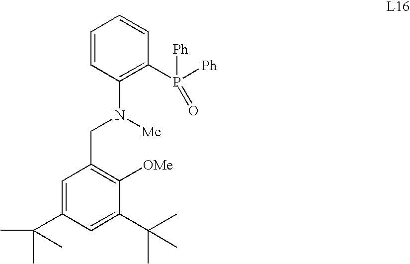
C1=CC(N(CC2=C([OMe])C(C(C)(C)C)=CC(C(C)(C)C)=C2)[Me])=C(P([Ph])(=O)[Ph])C=C1
